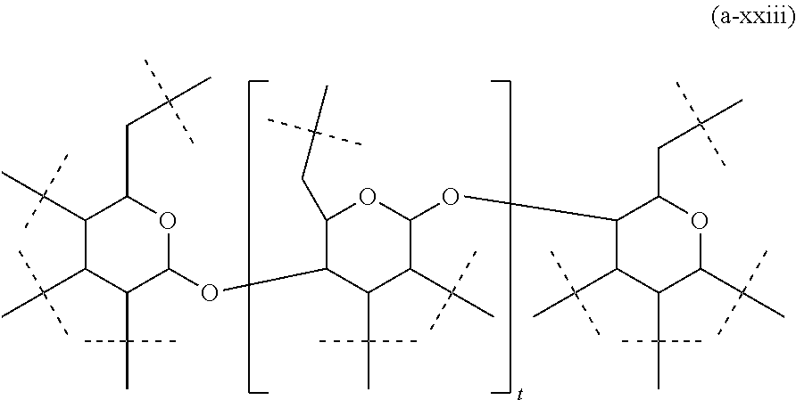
C1(C(C)(C)C)C(C(C)(C)C)C(OC2C(C(C)(C)C)C(C(C)(C)C)C(OC3C(C(C)(C)C)C(C(C)(C)C)C(C(C)(C)C)OC3CC(C)(C)C)OC2CC(C)(C)C)OC(CC(C)(C)C)C1C(C)(C)C
